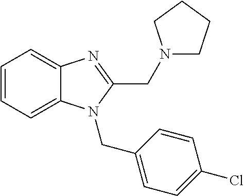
C1=CC=C2C(=C1)N=C(CN1CCCC1)N2CC1=CC=C(Cl)C=C1
